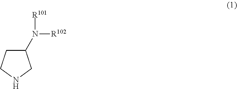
C1(N([R102])[R101])CCNC1
